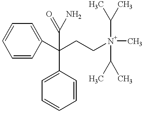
C1=CC(C(CC[N+](C)(C(C)C)C(C)C)(C2=CC=CC=C2)C(=O)N)=CC=C1
